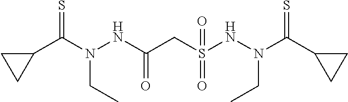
C1(C(N(NC(CS(NN(C(C2CC2)=S)CC)(=O)=O)=O)CC)=S)CC1
